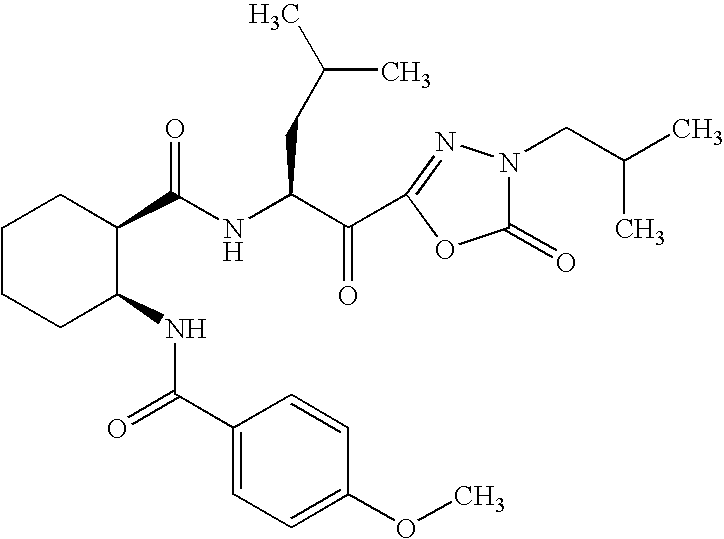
C1CCC(NC(C2=CC=C(OC)C=C2)=O)C(C(NC(CC(C)C)C(=O)C2=NN(CC(C)C)C(=O)O2)=O)C1
